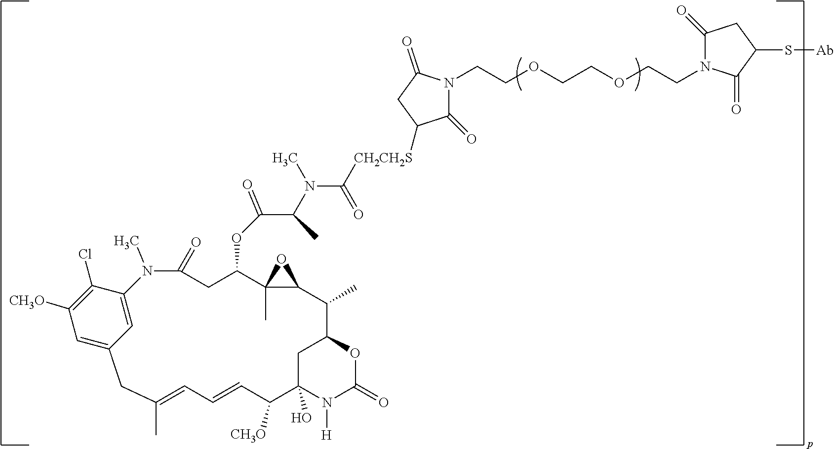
C1=C2C(Cl)=C([CH3O])C=C1CC(C)=CC=CC([CH3O])C1(O)CC(C(C)C3C(C)(C(OC(C(N(C(=O)[CH2CH2S]C4C(=O)N(CCOCCOCCN5C(=O)CC(S[Ab])C5=O)C(=O)C4)C)C)=O)CC(=O)N2C)O3)OC(=O)N1[H]
